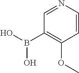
C1=NC=CC(OC)=C1B(O)O
